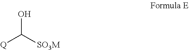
[Q]C([SO3M])O
